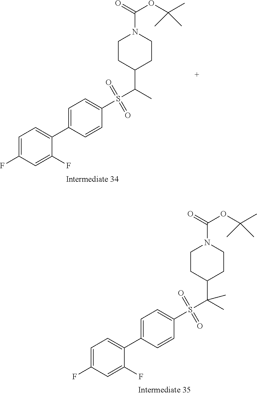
C1CC(C(S(C2=CC=C(C3=CC=C(F)C=C3F)C=C2)(=O)=O)(C)C)CCN1C(=O)OC(C)(C)C.C1CC(C(S(C2=CC=C(C3=CC=C(F)C=C3F)C=C2)(=O)=O)C)CCN1C(=O)OC(C)(C)C
